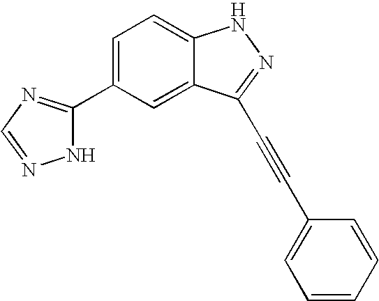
C1=C(C2=NC=NN2)C=C2C(=C1)NN=C2C#CC1=CC=CC=C1
